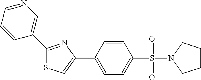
C1(C2=CN=CC=C2)=NC(C2=CC=C(S(=O)(=O)N3CCCC3)C=C2)=CS1
